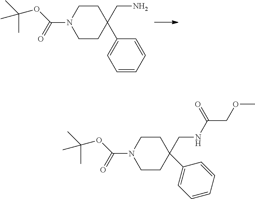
C(N1CCC(CN)(C2=CC=CC=C2)CC1)(=O)OC(C)(C)C.C(N1CCC(CNC(COC)=O)(C2=CC=CC=C2)CC1)(=O)OC(C)(C)C
